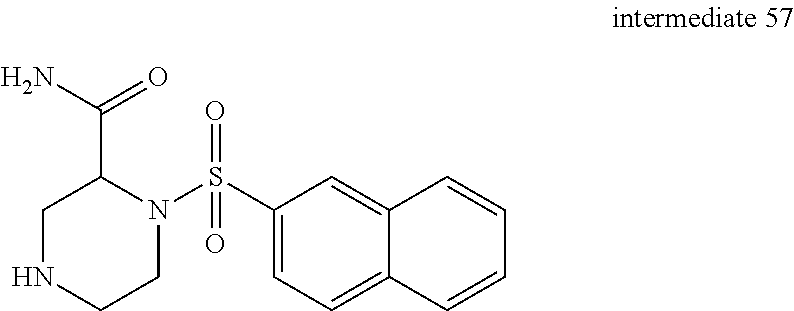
C1=C(S(N2CCNCC2C(N)=O)(=O)=O)C=C2C(=C1)C=CC=C2
